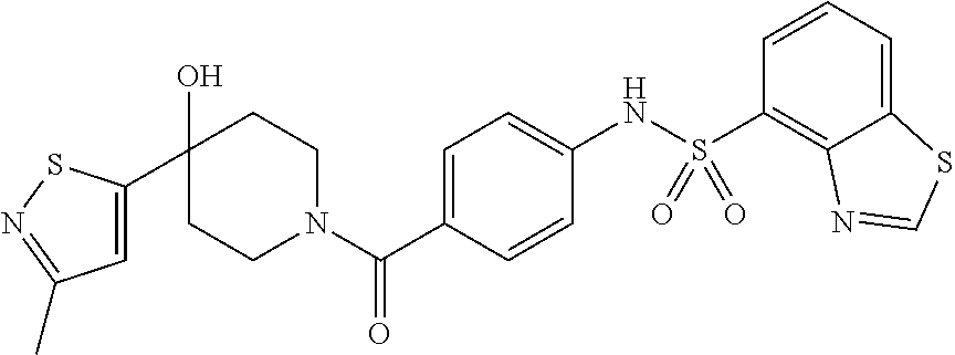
C1(O)(C2=CC(C)=NS2)CCN(C(C2=CC=C(NS(C3=C4C(=CC=C3)SC=N4)(=O)=O)C=C2)=O)CC1
